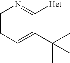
C1=CC=C(C(C)(C)C)C([Het])=N1
